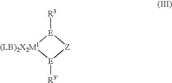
[R3][E]1[(LB)2X2M1][E]([R3])[Z]1
